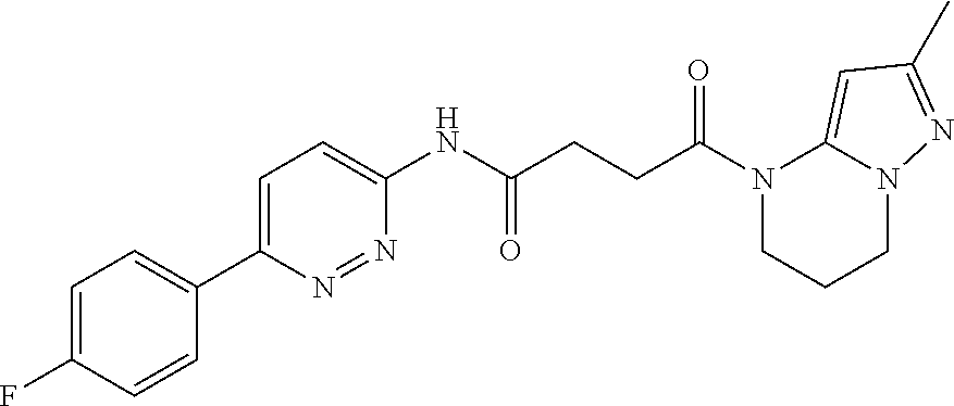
C1=C(F)C=CC(C2=CC=C(NC(CCC(N3CCCN4C3=CC(C)=N4)=O)=O)N=N2)=C1
